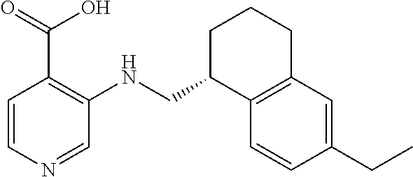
C1=CC(CC)=CC2=C1C(CNC1=C(C(O)=O)C=CN=C1)CCC2
